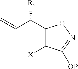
C(C(C1=C([X])C([OP])=NO1)[R5])=C
